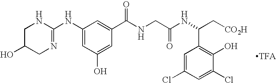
C1(NC2=NCC(O)CN2)=CC(O)=CC(C(NCC(NC(C2=C(O)C(Cl)=CC(Cl)=C2)C[CO2H])=O)=O)=C1
